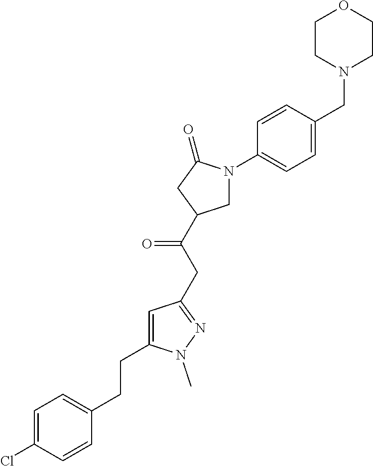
C1=C(Cl)C=CC(CCC2=CC(CC(=O)C3CN(C4=CC=C(CN5CCOCC5)C=C4)C(=O)C3)=NN2C)=C1
